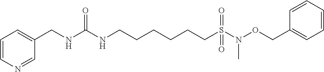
C1=NC=CC=C1CNC(NCCCCCCS(=O)(=O)N(OCC1=CC=CC=C1)C)=O
